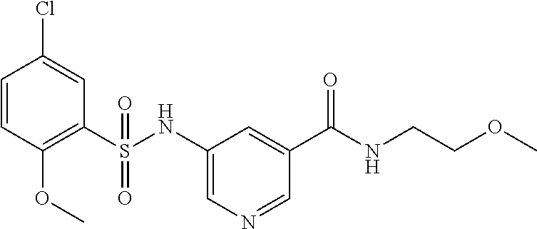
C1=CC(OC)=C(S(NC2=CN=CC(C(NCCOC)=O)=C2)(=O)=O)C=C1Cl
